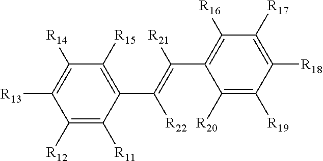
C1([R12])=C([R11])C(C(=C([R21])C2=C([R16])C([R17])=C([R18])C([R19])=C2[R20])[R22])=C([R15])C([R14])=C1[R13]
